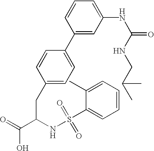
C1(CC(C(=O)O)NS(C2=CC=CC=C2C)(=O)=O)=CC=C(C2=CC(NC(=O)NCC(C)C)=CC=C2)C=C1
